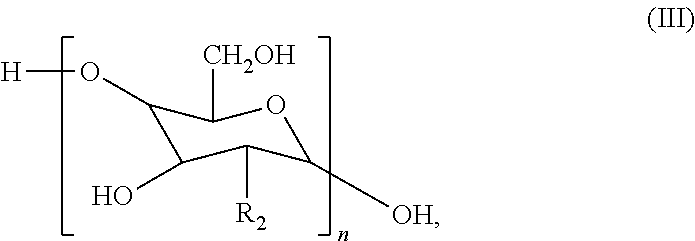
C1(O[H])C(O)C([R2])C([OH])OC1[CH2OH]
